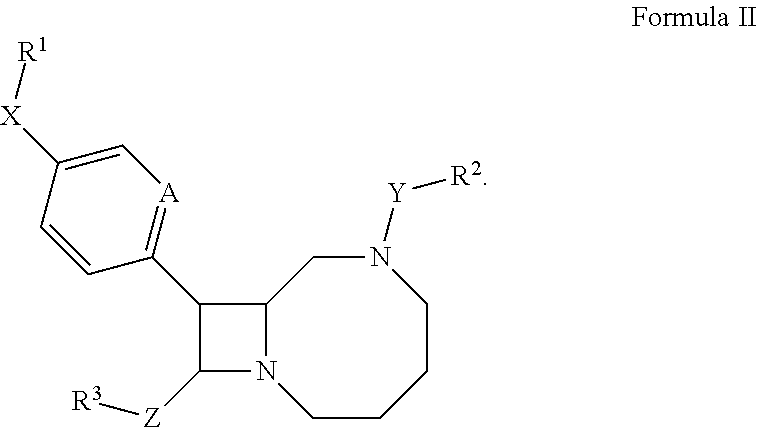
C1CCCN([Y][R2])CC2N1C([Z][R3])C2C1=[A]C=C([X][R1])C=C1
